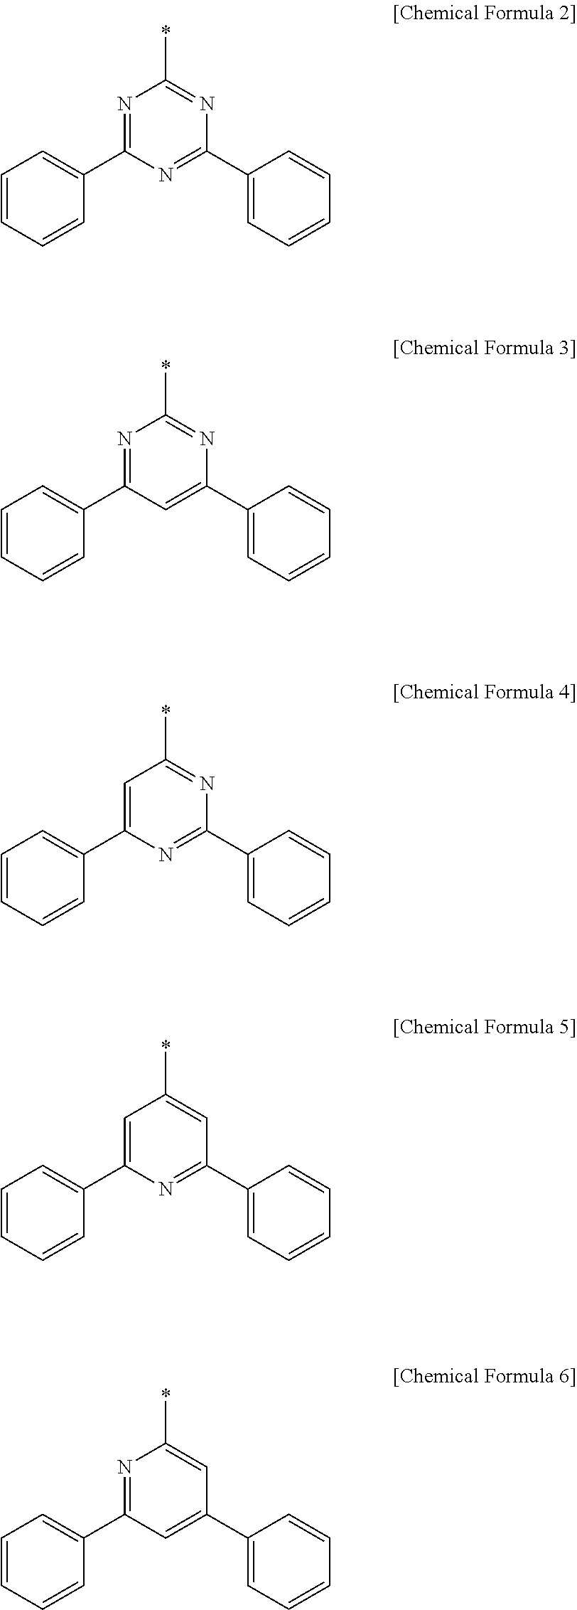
C1(C2=NC(*)=NC(C3=CC=CC=C3)=N2)=CC=CC=C1.C1(C2=NC(*)=NC(C3=CC=CC=C3)=C2)=CC=CC=C1.C1(C2=CC(*)=NC(C3=CC=CC=C3)=N2)=CC=CC=C1.C1(C2=CC(*)=CC(C3=CC=CC=C3)=N2)=CC=CC=C1.C1(C2=NC(*)=CC(C3=CC=CC=C3)=C2)=CC=CC=C1
